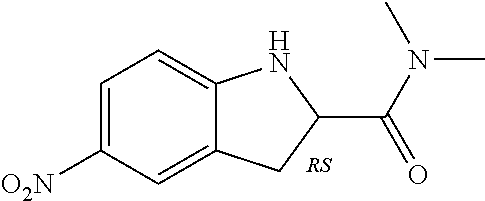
CN(C)C(C1NC2=CC=C([O2N])C=C2C1)=O
